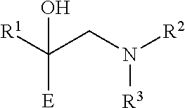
C([E])([R1])(CN([R2])[R3])O
